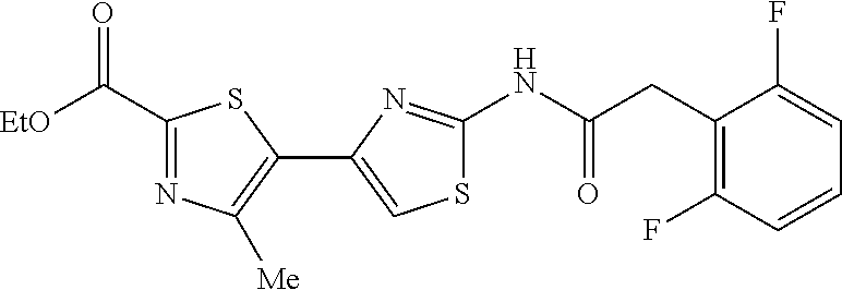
C1(C([EtO])=O)=NC([Me])=C(C2=CSC(NC(CC3=C(F)C=CC=C3F)=O)=N2)S1
